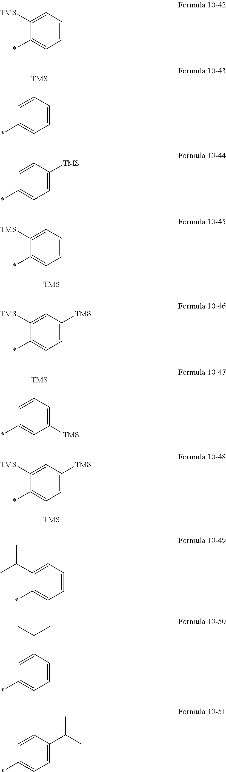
C1=CC=C([TMS])C(*)=C1.C1=CC([TMS])=CC(*)=C1.C1=C([TMS])C=CC(*)=C1.C1=CC=C([TMS])C(*)=C1[TMS].C1=C([TMS])C=C([TMS])C(*)=C1.C1([TMS])=CC([TMS])=CC(*)=C1.C1=C([TMS])C=C([TMS])C(*)=C1[TMS].C1=CC=C(C(C)C)C(*)=C1.C1=CC(C(C)C)=CC(*)=C1.C1=C(C(C)C)C=CC(*)=C1
